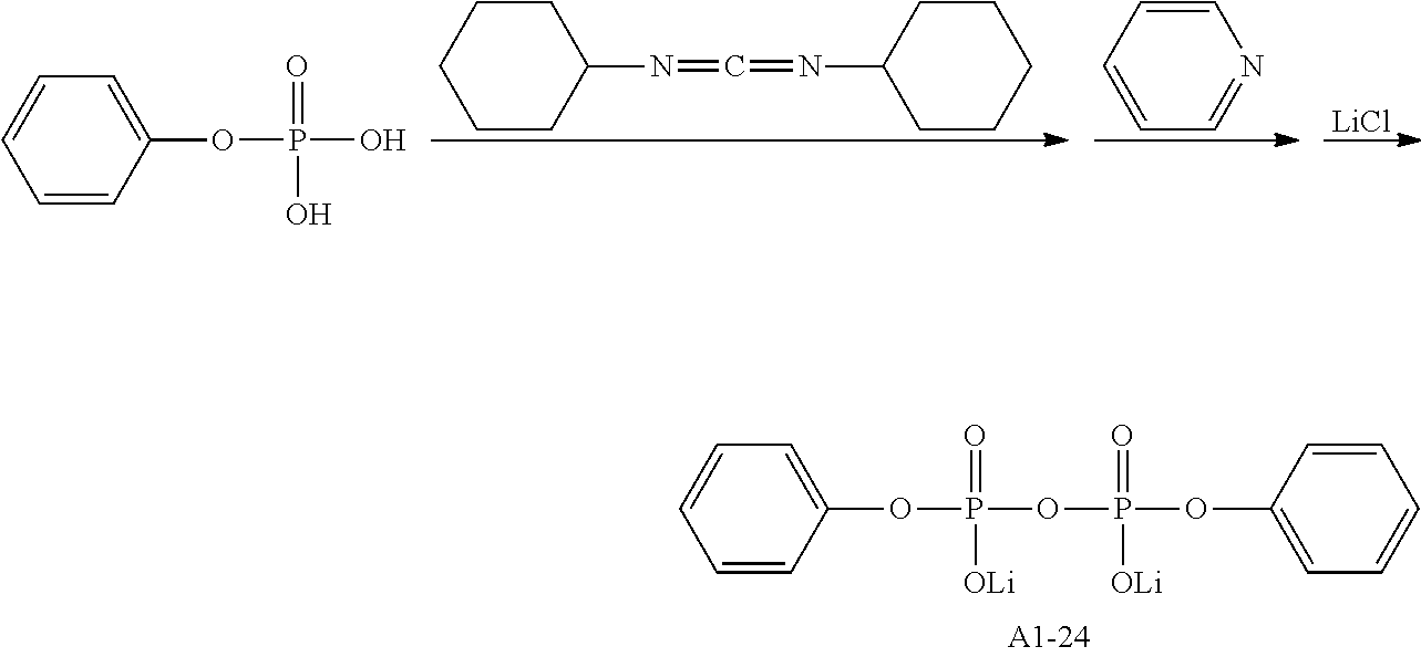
C1=C(OP(OP(OC2=CC=CC=C2)(=O)[OLi])(=O)[OLi])C=CC=C1.C1=C(OP(O)(=O)O)C=CC=C1.C1CCCCC1N=C=NC1CCCCC1.C1=CC=CC=N1.[LiCl]
